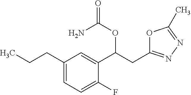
O=C(N)OC(C1=CC(CCC)=CC=C1F)CC1=NN=C(C)O1
